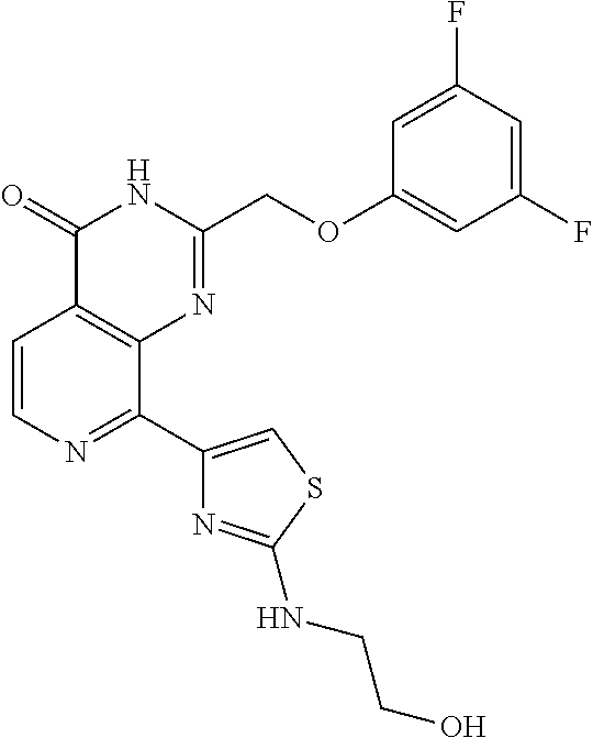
C1=CN=C(C2=CSC(NCCO)=N2)C2=C1C(=O)NC(COC1=CC(F)=CC(F)=C1)=N2
